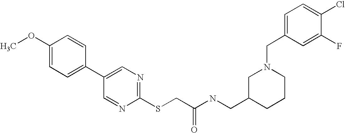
COC1=CC=C(C2=CN=C(SCC(NCC3CCCN(CC4=CC=C(Cl)C(F)=C4)C3)=O)N=C2)C=C1
